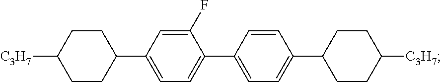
C1CC(C2=CC=C(C3=CC=C(C4CCC([C3H7])CC4)C=C3)C(F)=C2)CCC1[C3H7]
